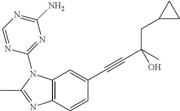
C12=C(N(C3=NC(N)=NC=N3)C(C)=N1)C=C(C#CC(C)(CC1CC1)O)C=C2
